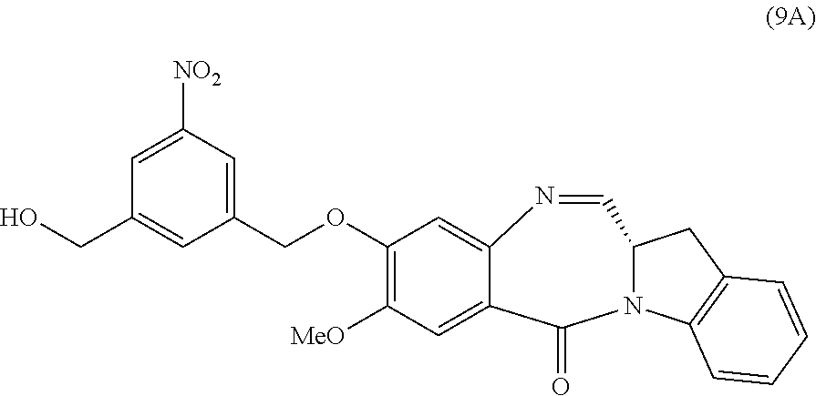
OCC1=CC(COC2=C([MeO])C=C3C(=C2)N=CC2N(C4=C(C2)C=CC=C4)C3=O)=CC([NO2])=C1
